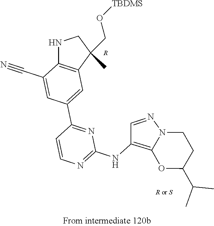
N1C2=C(C(CO[TBDMS])(C)C1)C=C(C1=NC(NC3=C4N(N=C3)CCC(C(C)C)O4)=NC=C1)C=C2C#N.[R]
